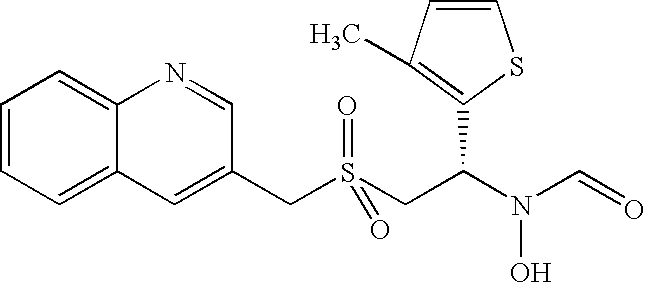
C(S(CC(N(C=O)O)C1=C(C)C=CS1)(=O)=O)C1=CC2=CC=CC=C2N=C1
